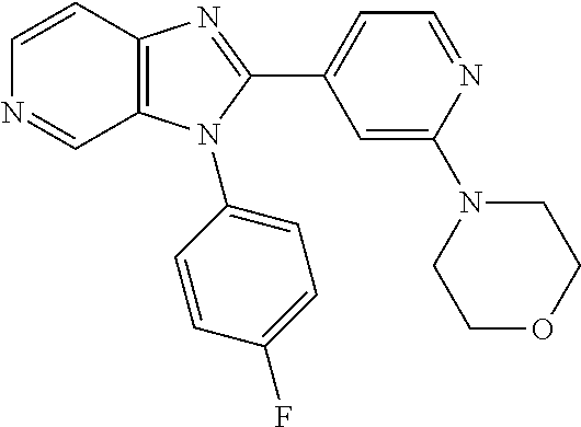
C1=C(N2CCOCC2)N=CC=C1C1=NC2=C(N1C1=CC=C(F)C=C1)C=NC=C2
